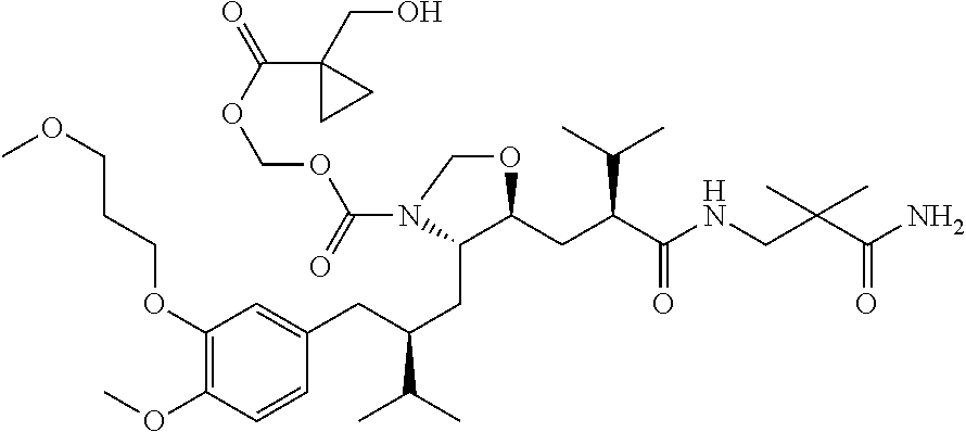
NC(C(CNC(C(CC1C(CC(C(C)C)CC2=CC(OCCCOC)=C(OC)C=C2)N(C(OCOC(=O)C2(CO)CC2)=O)CO1)C(C)C)=O)(C)C)=O
